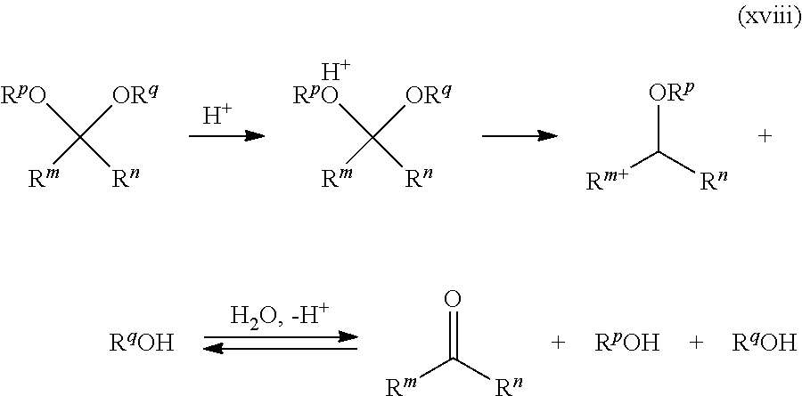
[H].[RpO]C([Rn])([Rm])[ORq].[H].[RpO]C([Rn])([Rm])[ORq].[Rm+]C([Rn])[ORp].[Rm]C([Rn])=O
